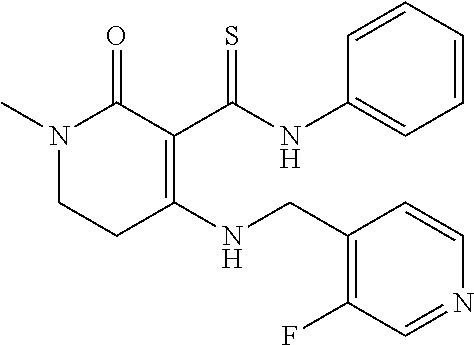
N1(C)CCC(NCC2=C(F)C=NC=C2)=C(C(NC2=CC=CC=C2)=S)C1=O
